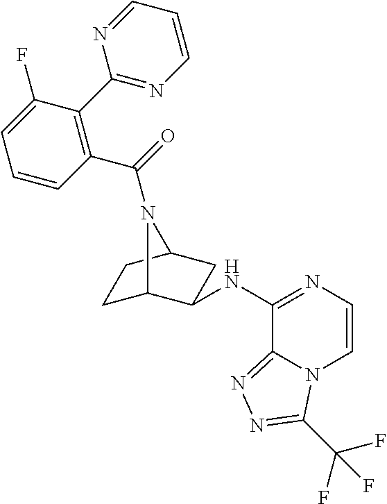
C1C2C(NC3=NC=CN4C3=NN=C4C(F)(F)F)CC(C1)N2C(=O)C1=C(C2=NC=CC=N2)C(F)=CC=C1
